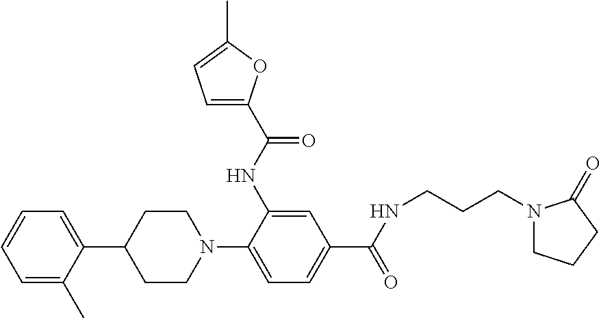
C1(C2CCN(C3=CC=C(C(=O)NCCCN4CCCC4=O)C=C3NC(=O)C3=CC=C(C)O3)CC2)=CC=CC=C1C
